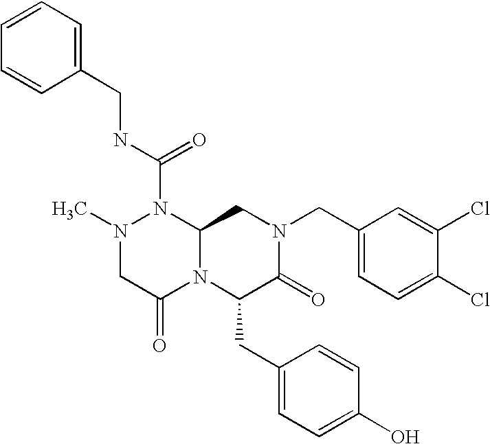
N(C(N1N(C)CC(=O)N2C1CN(CC1=CC=C(Cl)C(Cl)=C1)C(=O)C2CC1=CC=C(O)C=C1)=O)CC1=CC=CC=C1
